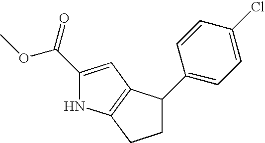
C1C(C2=CC=C(Cl)C=C2)C2=C(C1)NC(C(=O)OC)=C2
